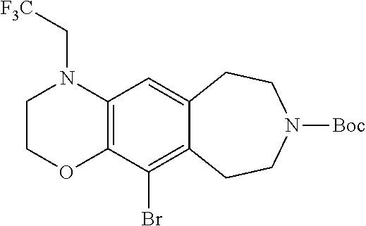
C1COC2=C(N1C[F3C])C=C1C(=C2Br)CCN([Boc])CC1
